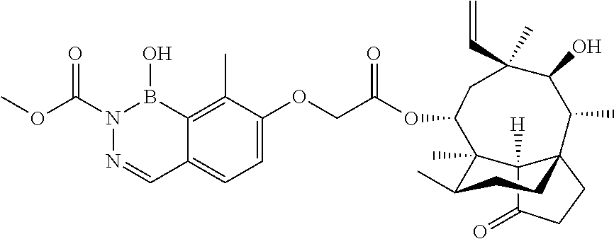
C1=C(OCC(OC2C3(C)C(C)CCC4(C3([H])C(=O)CC4)C(C)C(O)C(C=C)(C)C2)=O)C(C)=C2C(=C1)C=NN(C(OC)=O)B2O
